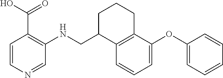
C1=C(OC2=CC=CC=C2)C2=C(C=C1)C(CNC1=C(C(O)=O)C=CN=C1)CCC2
